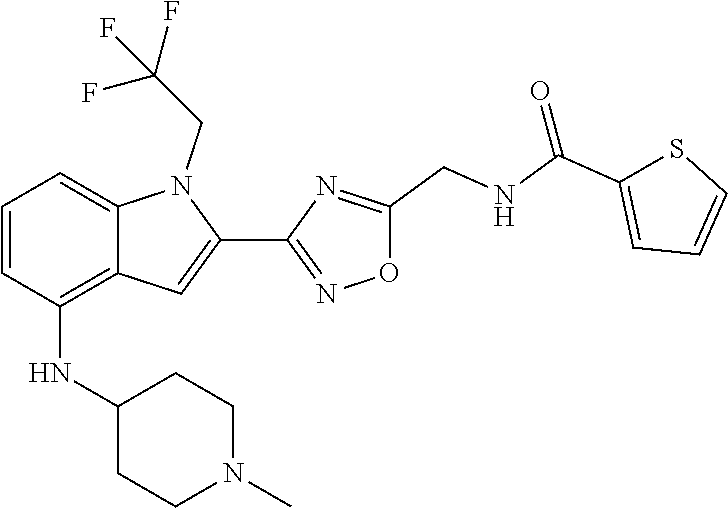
C12=CC=CC(NC3CCN(C)CC3)=C1C=C(C1=NOC(CNC(C3=CC=CS3)=O)=N1)N2CC(F)(F)F
